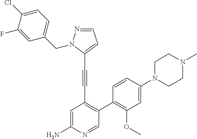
C1=C(N)N=CC(C2=C(OC)C=C(N3CCN(C)CC3)C=C2)=C1C#CC1=CC=NN1CC1=CC=C(Cl)C(F)=C1
